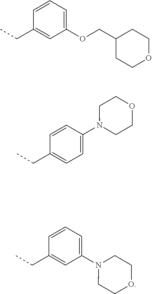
C1=CC=C(OCC2CCOCC2)C=C1CC.C1=CC(N2CCOCC2)=CC=C1CC.C1=CC=C(N2CCOCC2)C=C1CC
